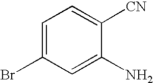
C1=C(Br)C=C(N)C([CN])=C1
